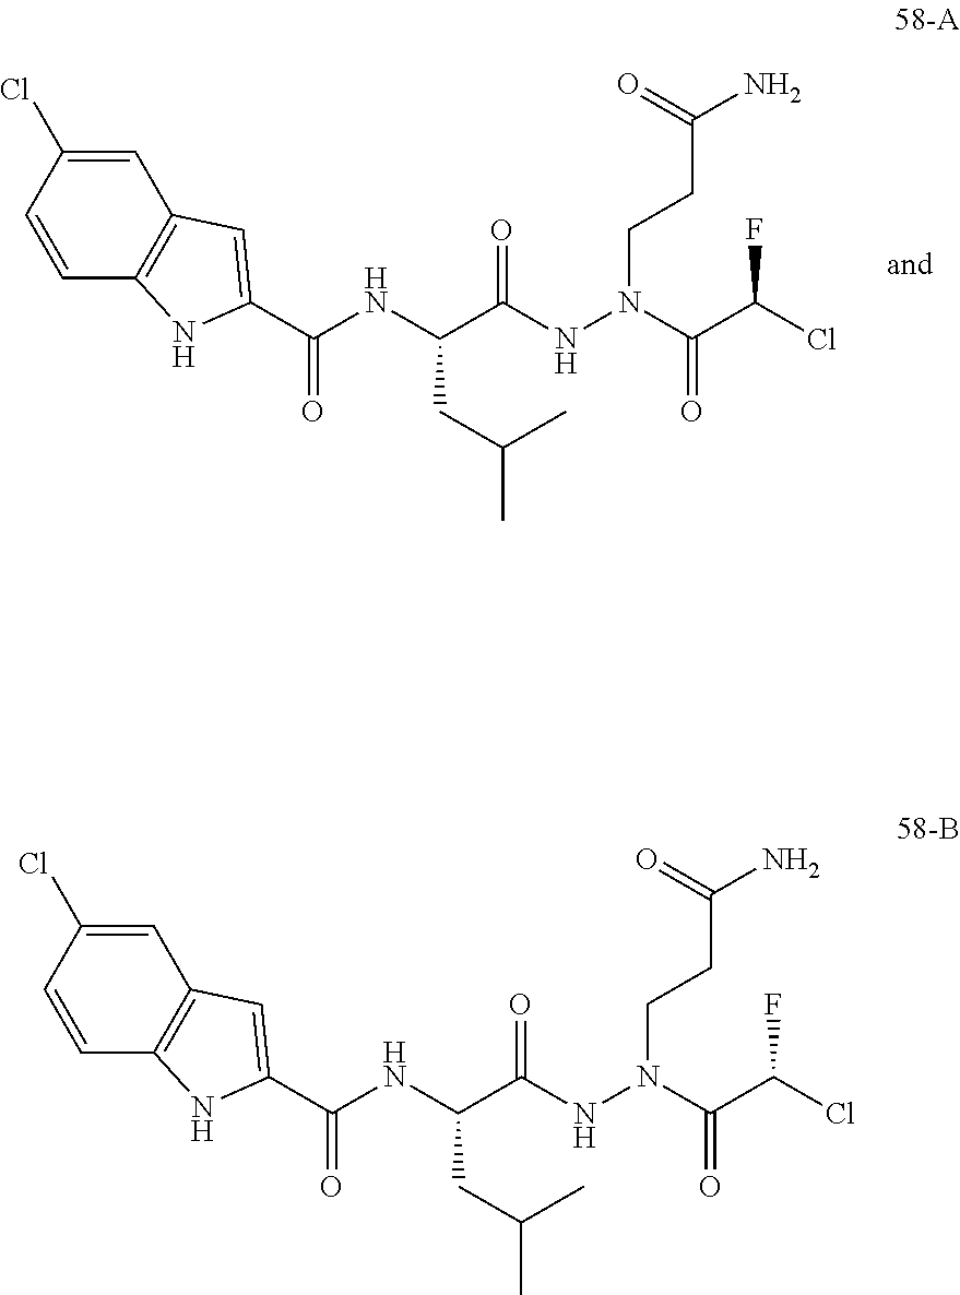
C(C(NN(CCC(N)=O)C(C(Cl)F)=O)=O)(NC(C1=CC2=C(N1)C=CC(Cl)=C2)=O)CC(C)C.C(C(NN(CCC(N)=O)C(C(Cl)F)=O)=O)(NC(C1=CC2=C(N1)C=CC(Cl)=C2)=O)CC(C)C
